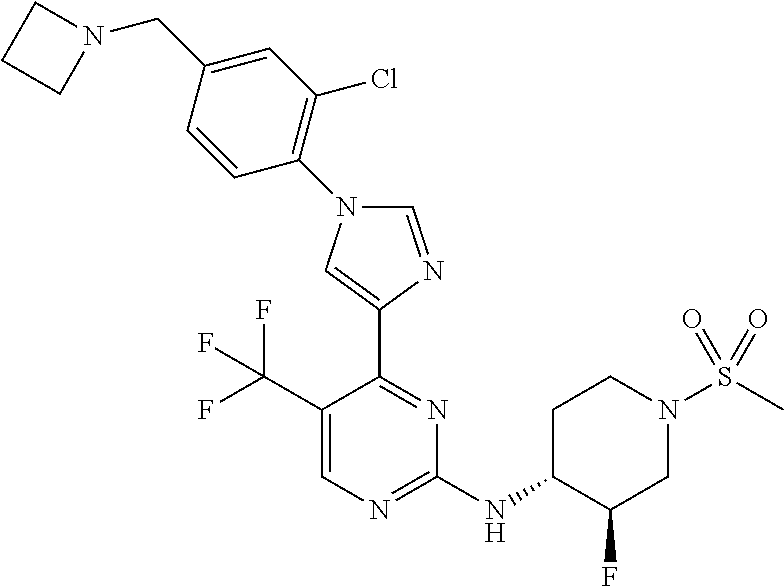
C1=NC(C2=NC(NC3C(F)CN(S(C)(=O)=O)CC3)=NC=C2C(F)(F)F)=CN1C1=C(Cl)C=C(CN2CCC2)C=C1
